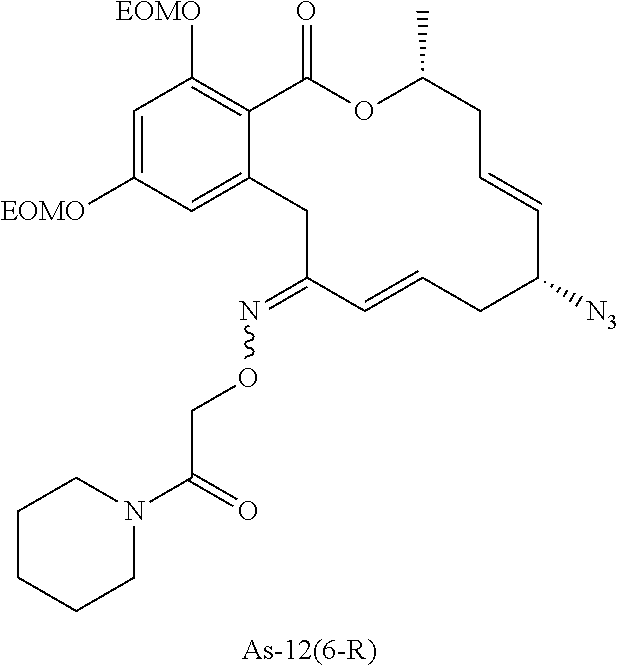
C1=C([EOMO])C=C2C(=C1[EOMO])C(=O)OC(C)CC=CC([N3])CC=CC(=NOCC(N1CCCCC1)=O)C2
